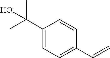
C1(C(C)(C)O)=CC=C(C=C)C=C1
